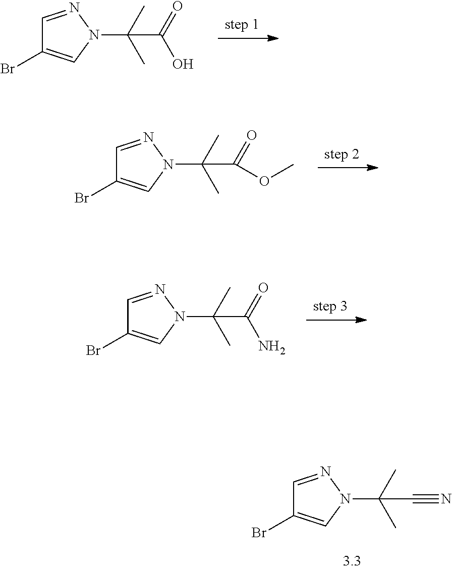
C1=NN(C(C)(C)C(=O)O)C=C1Br.C1=NN(C(C)(C)C(=O)OC)C=C1Br.C1=NN(C(C)(C)C(=O)N)C=C1Br.C1=NN(C(C)(C)C#N)C=C1Br
